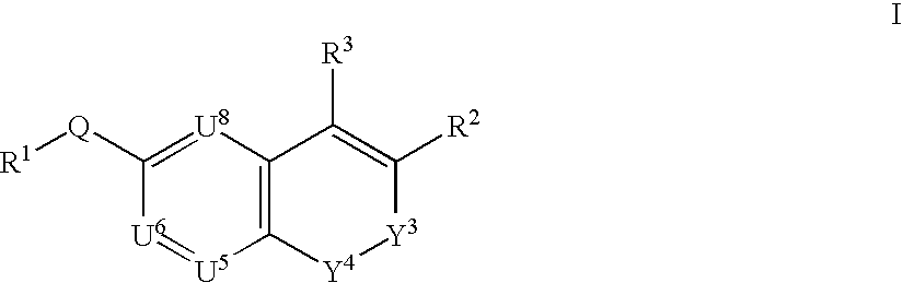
[R1][Q]C1=[U8]C2=C([U5]=[U6]1)[Y4][Y3]C([R2])=C2[R3]
